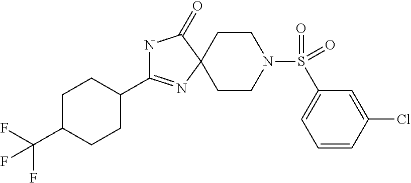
N1C(C2CCC(C(F)(F)F)CC2)=NC2(C1=O)CCN(S(=O)(=O)C1=CC=CC(Cl)=C1)CC2
